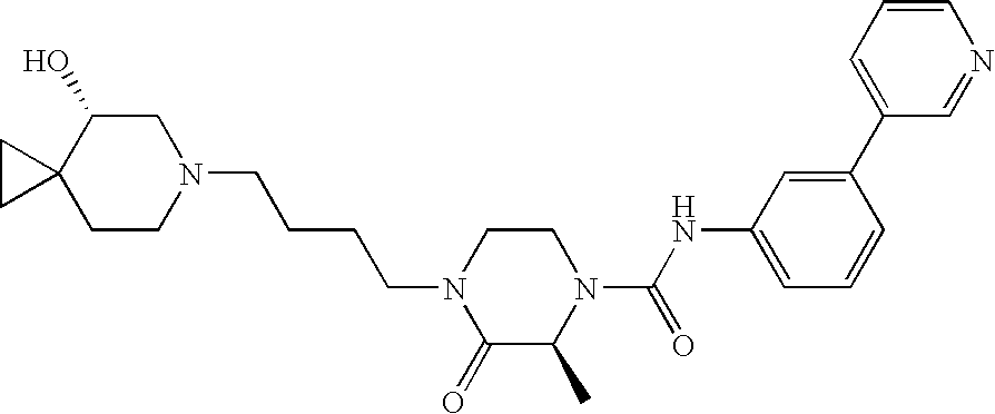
C1=C(C2=CC=CN=C2)C=CC=C1NC(N1CCN(CCCCN2CC(O)C3(CC2)CC3)C(=O)C1C)=O
